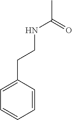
C(NC(C)=O)CC1=CC=CC=C1
